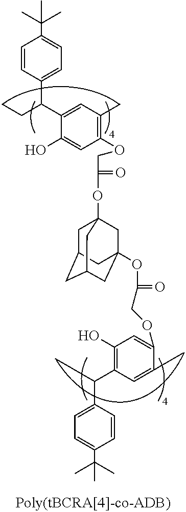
C1=CC(C(C2=CC(C)=C(OCC(OC34CC5CC(CC(OC(=O)COC6=CC(O)=C(C(CC)C7=CC=C(C(C)(C)C)C=C7)C=C6C)(C3)C5)C4)=O)C=C2O)CC)=CC=C1C(C)(C)C
